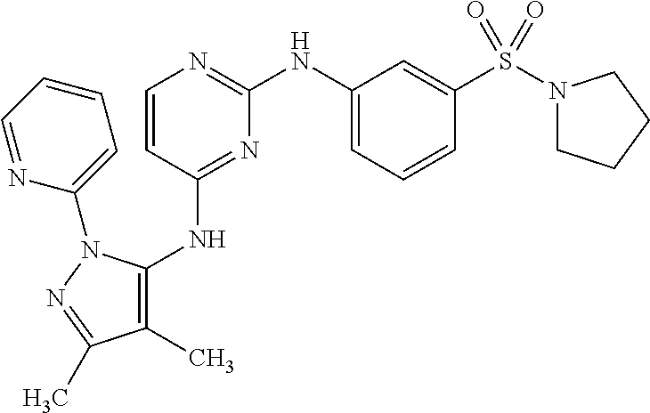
C1=CC(NC2=C(C)C(C)=NN2C2=CC=CC=N2)=NC(NC2=CC=CC(S(N3CCCC3)(=O)=O)=C2)=N1
